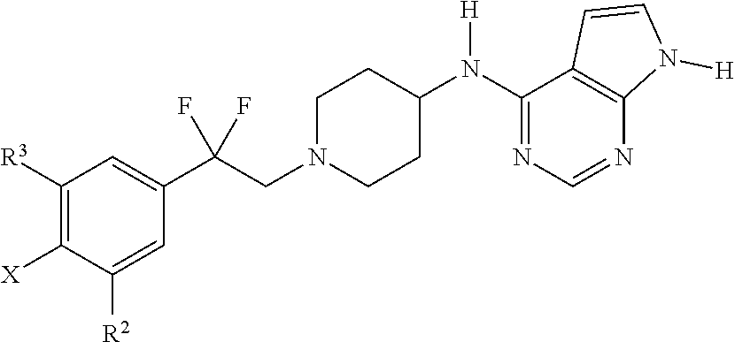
C1([R3])=C([X])C([R2])=CC(C(CN2CCC(N(C3=NC=NC4=C3C=CN4[H])[H])CC2)(F)F)=C1
